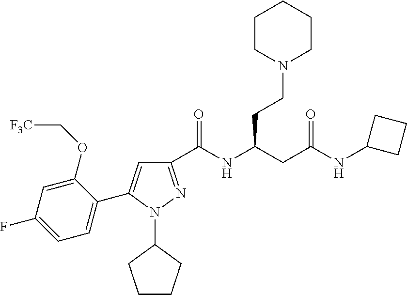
C1(C(NC(CC(NC2CCC2)=O)CCN2CCCCC2)=O)=NN(C2CCCC2)C(C2=CC=C(F)C=C2OC[F3C])=C1
